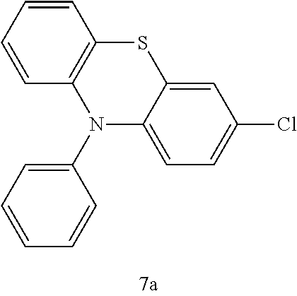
C1=CC=CC2=C1SC1=CC(Cl)=CC=C1N2C1=CC=CC=C1
